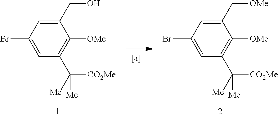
C1(CO)=CC(Br)=CC(C([CO2Me])([Me])[Me])=C1[OMe].C1(C[OMe])=CC(Br)=CC(C([CO2Me])([Me])[Me])=C1[OMe]
